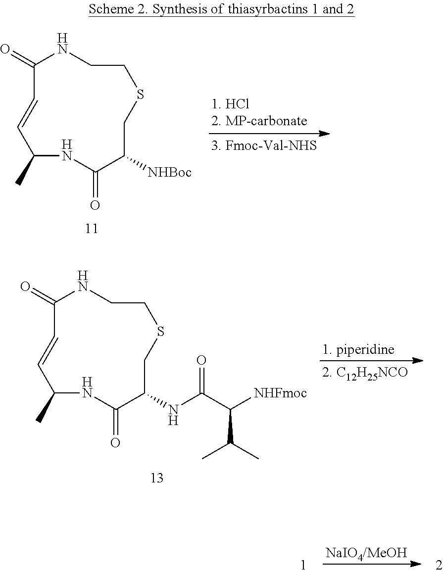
N1C(=O)C([NHBoc])CSCCNC(=O)C=CC1C.N1C(=O)C(NC(C([NHFmoc])C(C)C)=O)CSCCNC(=O)C=CC1C.[NaIO4/MeOH]
